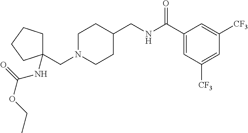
C(N1CCC(CNC(C2=CC([CF3])=CC([CF3])=C2)=O)CC1)C1(NC(=O)OCC)CCCC1
